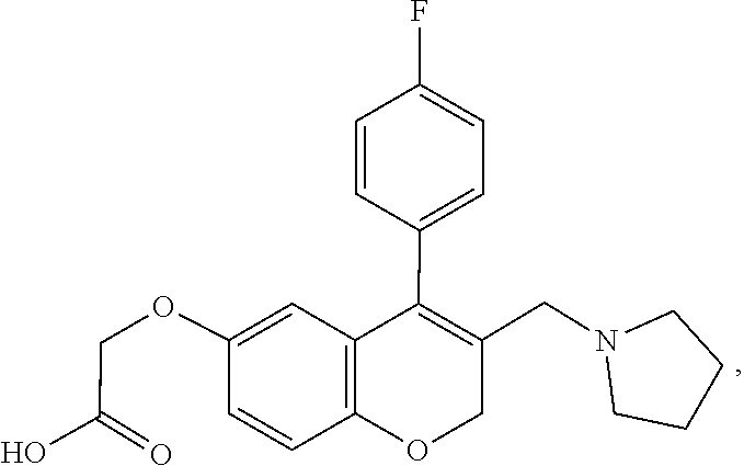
C1CN(CC2=C(C3=CC=C(F)C=C3)C3=C(OC2)C=CC(OCC(O)=O)=C3)CC1
